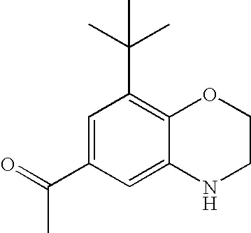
C1=C(C(=O)C)C=C2C(=C1C(C)(C)C)OCCN2
